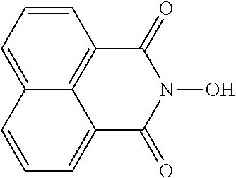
C1=CC=C2C3=C1C(=O)N(O)C(=O)C3=CC=C2
